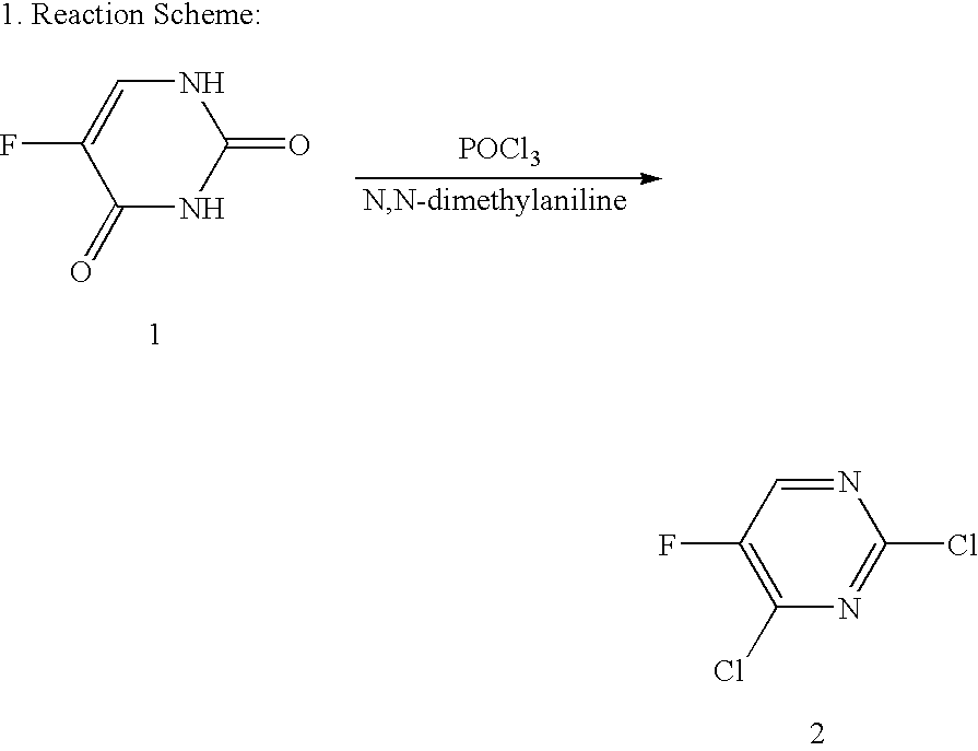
N1=CC(F)=C(Cl)N=C1Cl.N1C=C(F)C(=O)NC1=O.[POCl3]
